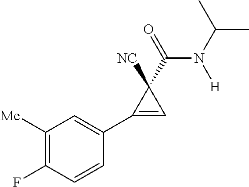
C1([Me])=C(F)C=CC(C2=CC2(C(N(C(C)C)[H])=O)[NC])=C1
